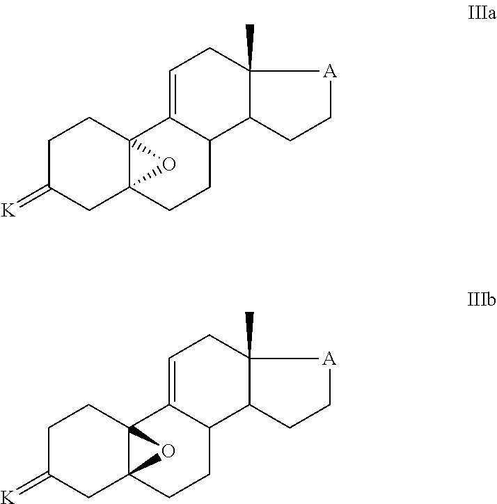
C1C(=[K])CC23C(C1)(C1=CCC4(C)C(C1CC2)CC[A]4)O3.C1C(=[K])CC23C(C1)(C1=CCC4(C)C(C1CC2)CC[A]4)O3
